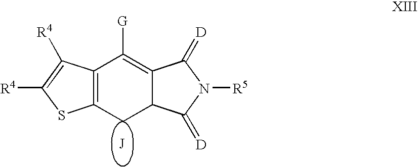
C12=C([G])C3=C(CC1C(=[D])N([R5])C2=[D])SC([R4])=C3[R4].[J]
